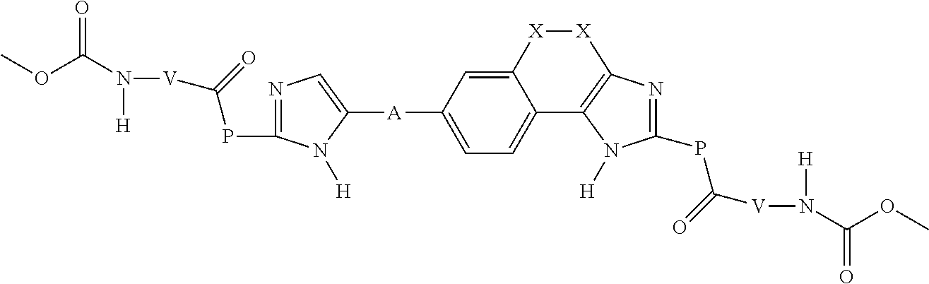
C12=CC([A]C3=CN=C(PC([V]N([H])C(OC)=O)=O)N3[H])=CC=C1C1=C([X][X]2)N=C(PC([V]N([H])C(OC)=O)=O)N1[H]
